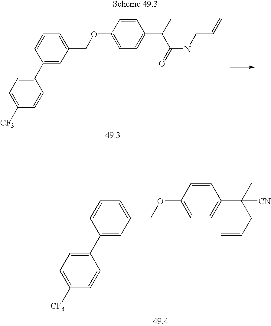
C1(OCC2=CC=CC(C3=CC=C([CF3])C=C3)=C2)=CC=C(C(C)C(NCC=C)=O)C=C1.C1(OCC2=CC=CC(C3=CC=C([CF3])C=C3)=C2)=CC=C(C(C)(CC=C)[CN])C=C1
